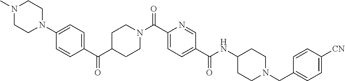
N(C(C1=CC=C(C(=O)N2CCC(C(C3=CC=C(N4CCN(C)CC4)C=C3)=O)CC2)N=C1)=O)C1CCN(CC2=CC=C([CN])C=C2)CC1
